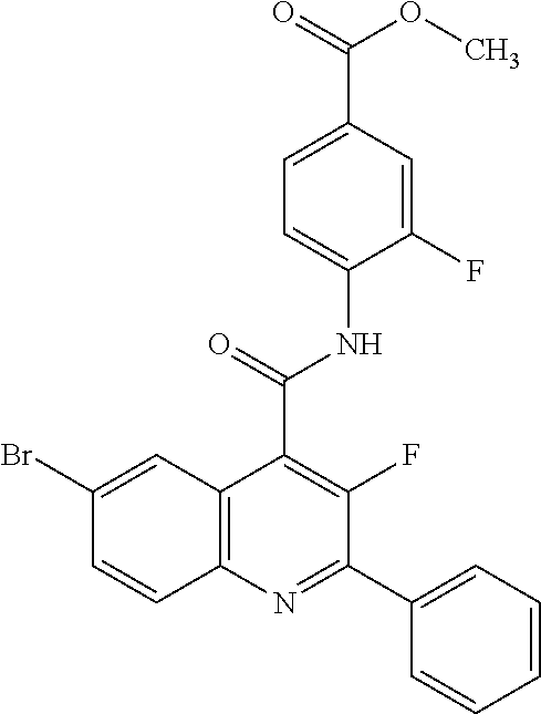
C1(F)=CC(C(=O)OC)=CC=C1NC(=O)C1=C(F)C(C2=CC=CC=C2)=NC2=C1C=C(Br)C=C2
